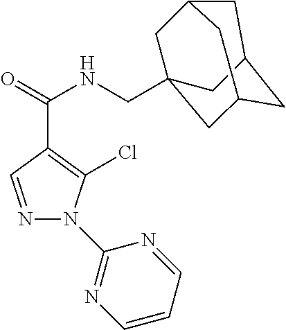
N1(C2=NC=CC=N2)N=CC(C(NCC23CC4CC(CC(C2)C4)C3)=O)=C1Cl
